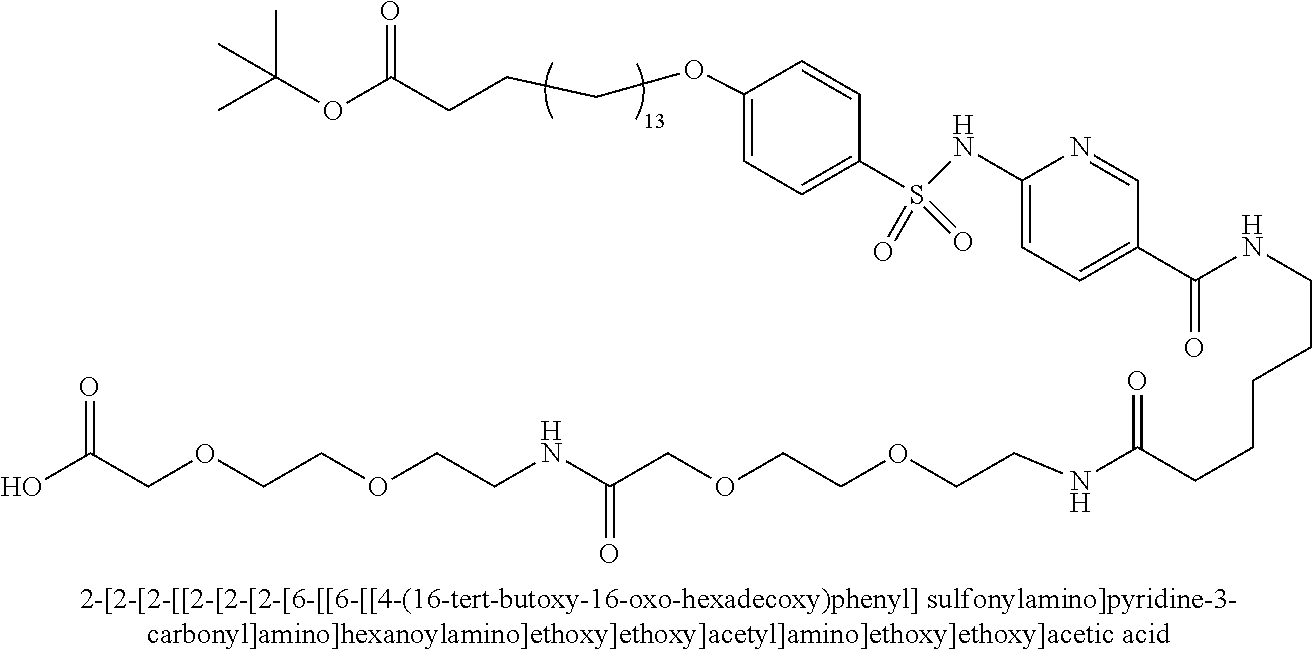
C(OC(=O)CCCOC1=CC=C(S(=O)(NC2=CC=C(C(NCCCCCC(=O)NCCOCCOCC(=O)NCCOCCOCC(=O)O)=O)C=N2)=O)C=C1)(C)(C)C
